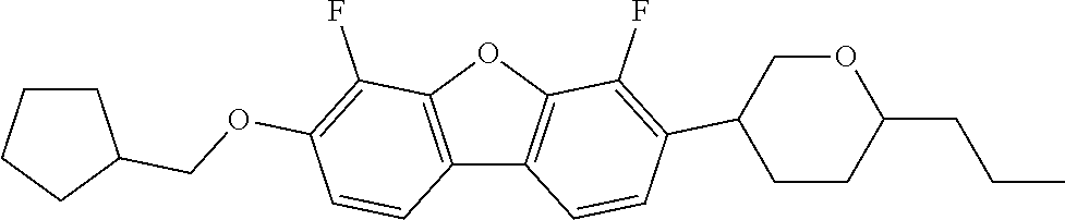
C12=C(OC3=C1C=CC(C1COC(CCC)CC1)=C3F)C(F)=C(OCC1CCCC1)C=C2
